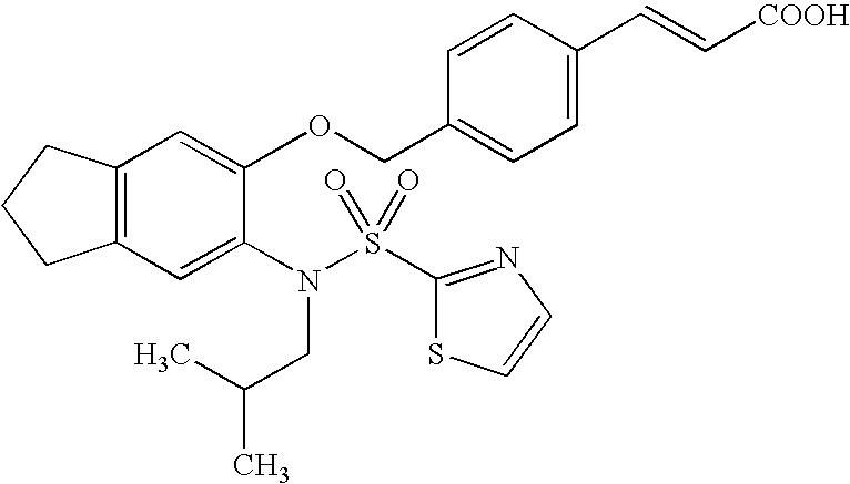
C12=C(C=C(N(CC(C)C)S(=O)(=O)C3=NC=CS3)C(OCC3=CC=C(C=C[COOH])C=C3)=C1)CCC2
